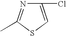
N1=C(C)SC=C1Cl
